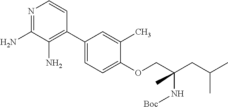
N1=C(N)C(N)=C(C2=CC=C(OCC(CC(C)C)(N[Boc])C)C(C)=C2)C=C1
